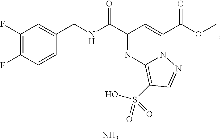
C(=O)(C1=CC(C(=O)NCC2=CC(F)=C(F)C=C2)=NC2=C(S(O)(=O)=O)C=NN21)OC.N
